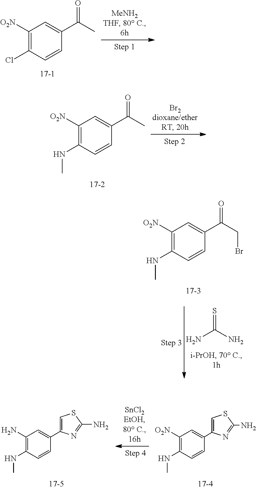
C1([O2N])=C(Cl)C=CC(C(C)=O)=C1.C1([O2N])=C(NC)C=CC(C(C)=O)=C1.C1([O2N])=C(NC)C=CC(C(CBr)=O)=C1.NC(N)=S.C1([O2N])=C(NC)C=CC(C2=CSC(N)=N2)=C1.C1(N)=C(NC)C=CC(C2=CSC(N)=N2)=C1
